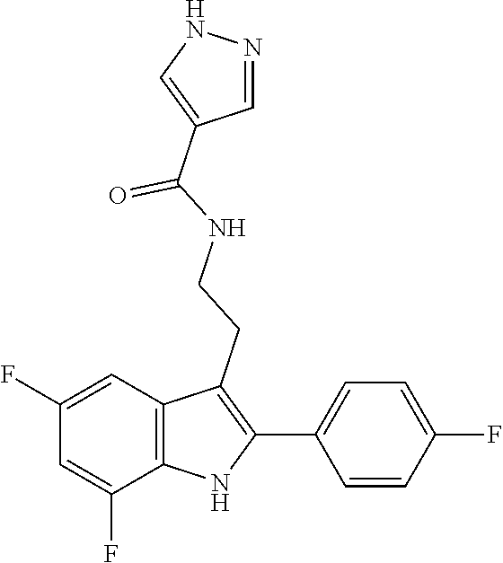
C1=NNC=C1C(NCCC1=C(C2=CC=C(F)C=C2)NC2=C1C=C(F)C=C2F)=O
